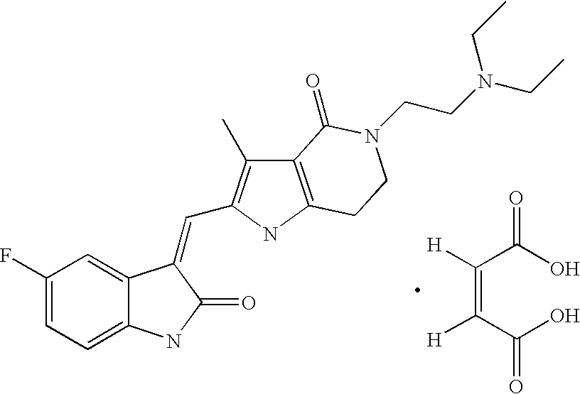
C1=C(F)C=C2C(=C1)NC(=O)C2=CC1=C(C)C2=C(N1)CCN(CCN(CC)CC)C2=O.[H]C(C(O)=O)=C(C(=O)O)[H]
